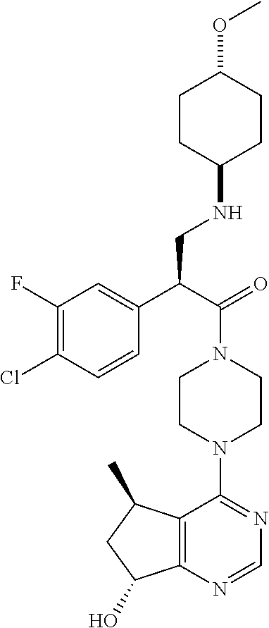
C1(NCC(C2=CC(F)=C(Cl)C=C2)C(=O)N2CCN(C3=NC=NC4=C3C(C)CC4O)CC2)CCC(OC)CC1
